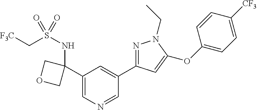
C1(C2(NS(C[F3C])(=O)=O)COC2)=CN=CC(C2=NN(CC)C(OC3=CC=C([CF3])C=C3)=C2)=C1
